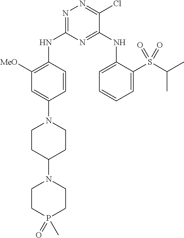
N1=C(NC2=C([MeO])C=C(N3CCC(N4CCP(=O)(C)CC4)CC3)C=C2)N=C(NC2=CC=CC=C2S(C(C)C)(=O)=O)C(Cl)=N1
